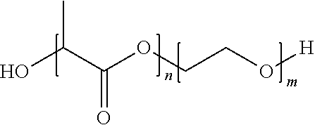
OC(C(OCCO[H])=O)C
